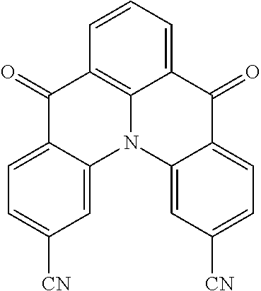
C1(=O)C2=CC=C([CN])C=C2N2C3=C1C=CC=C3C(=O)C1=CC=C([CN])C=C21
